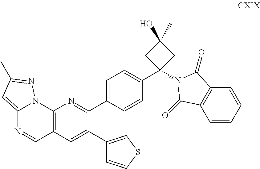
C12=C(C=C(C3=CSC=C3)C(C3=CC=C(C4(N5C(=O)C6=C(C=CC=C6)C5=O)CC(O)(C)C4)C=C3)=N1)C=NC1=CC(C)=NN21
